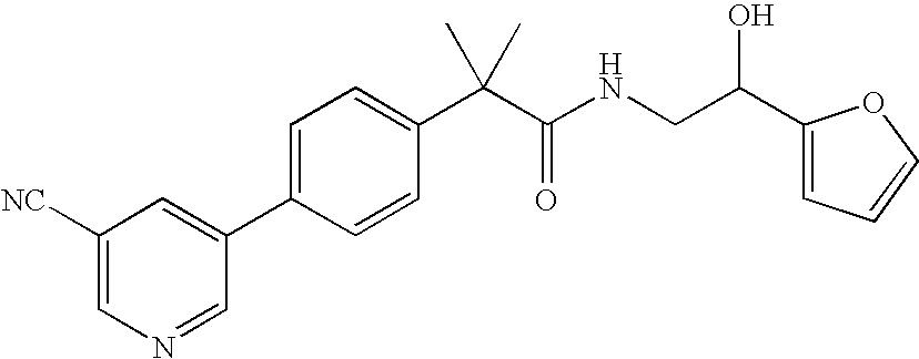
C1([NC])=CN=CC(C2=CC=C(C(C(=O)NCC(O)C3=CC=CO3)(C)C)C=C2)=C1
